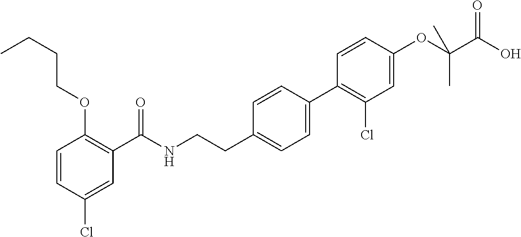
C1=CC(Cl)=CC(C(NCCC2=CC=C(C3=C(Cl)C=C(OC(C(O)=O)(C)C)C=C3)C=C2)=O)=C1OCCCC
